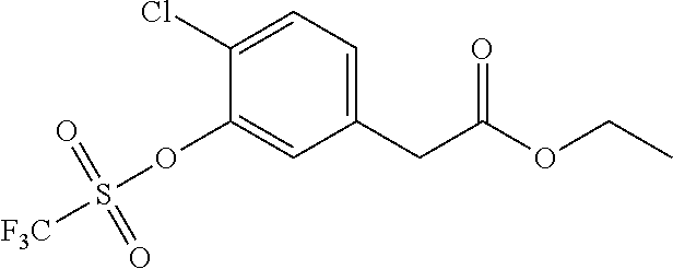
C1(CC(OCC)=O)=CC=C(Cl)C(OS([F3C])(=O)=O)=C1
